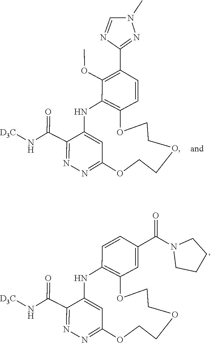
C1COC2=NN=C(C(N[D3C])=O)C(=C2)NC2=C(OCCO1)C=C(C(N1CCCC1)=O)C=C2.N1(C)C=NC(C2=C(OC)C3=C(OCCOCCOC4=NN=C(C(N[D3C])=O)C(=C4)N3)C=C2)=N1
